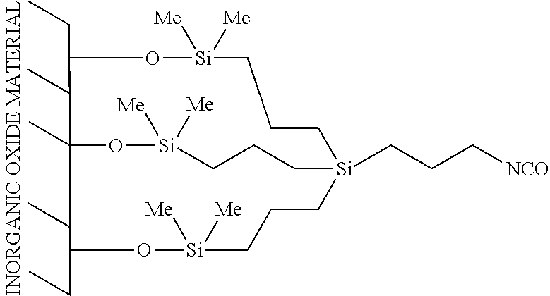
C1(CC)O[Si]([Me])([Me])CCC[Si]2(CCC[NCO])CCC[Si]([Me])([Me])OC1(C)C(CC)O[Si]([Me])([Me])CCC2
